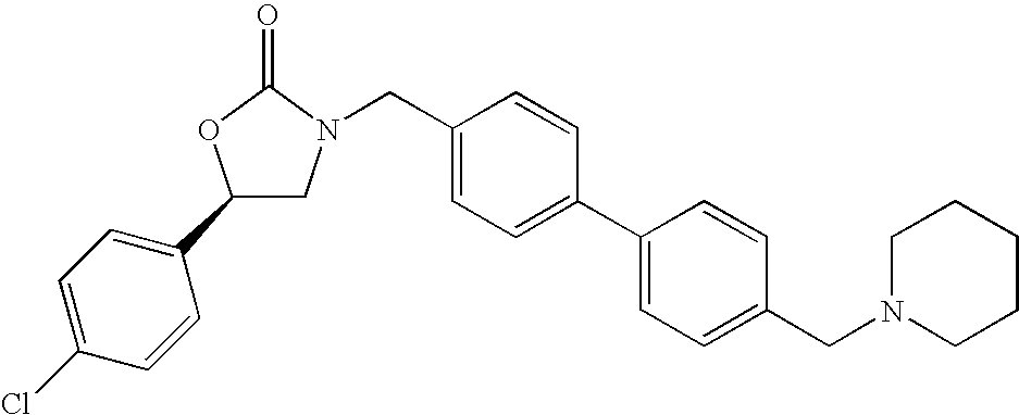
C1(C2=CC=C(Cl)C=C2)CN(CC2=CC=C(C3=CC=C(CN4CCCCC4)C=C3)C=C2)C(=O)O1
